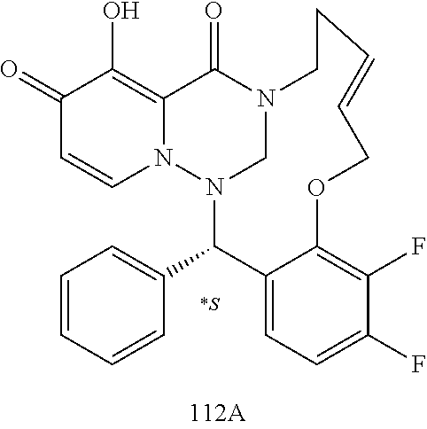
C1(=O)C=CN2C(=C1O)C(=O)N1CN2C(C2=CC=CC=C2)C2=CC=C(F)C(F)=C2OCC=CCC1
